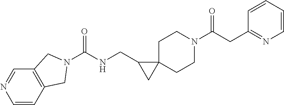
N1=CC2=C(C=C1)CN(C(NCC1CC13CCN(C(CC1=NC=CC=C1)=O)CC3)=O)C2
